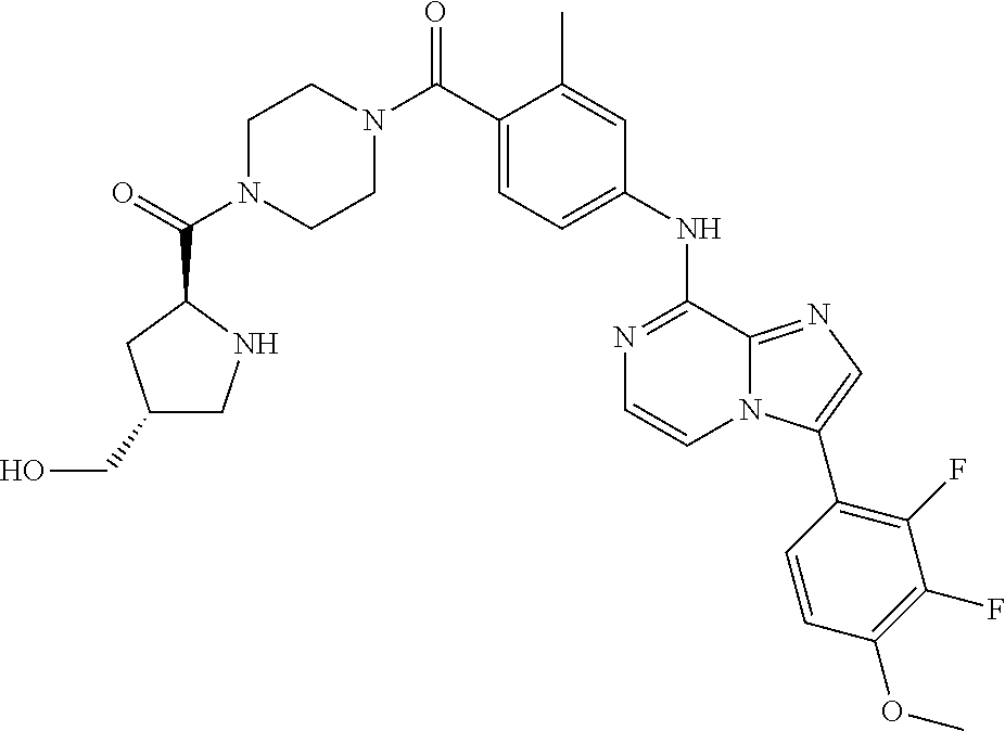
N1=C(NC2=CC=C(C(N3CCN(C(=O)C4CC(CO)CN4)CC3)=O)C(C)=C2)C2=NC=C(C3=C(F)C(F)=C(OC)C=C3)N2C=C1
